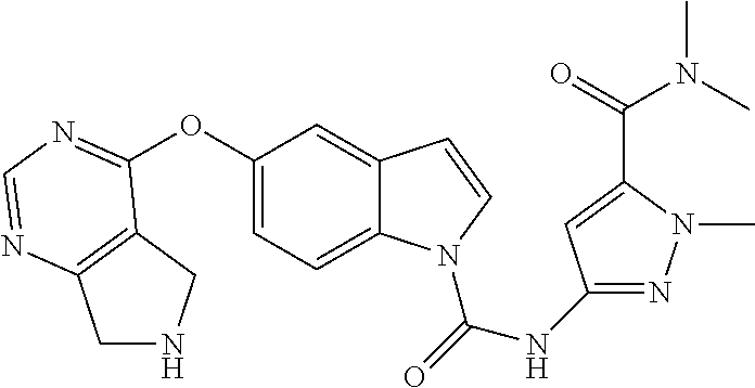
O(C1=CC=C2C(=C1)C=CN2C(=O)NC1=NN(C)C(C(=O)N(C)C)=C1)C1=NC=NC2=C1CNC2
